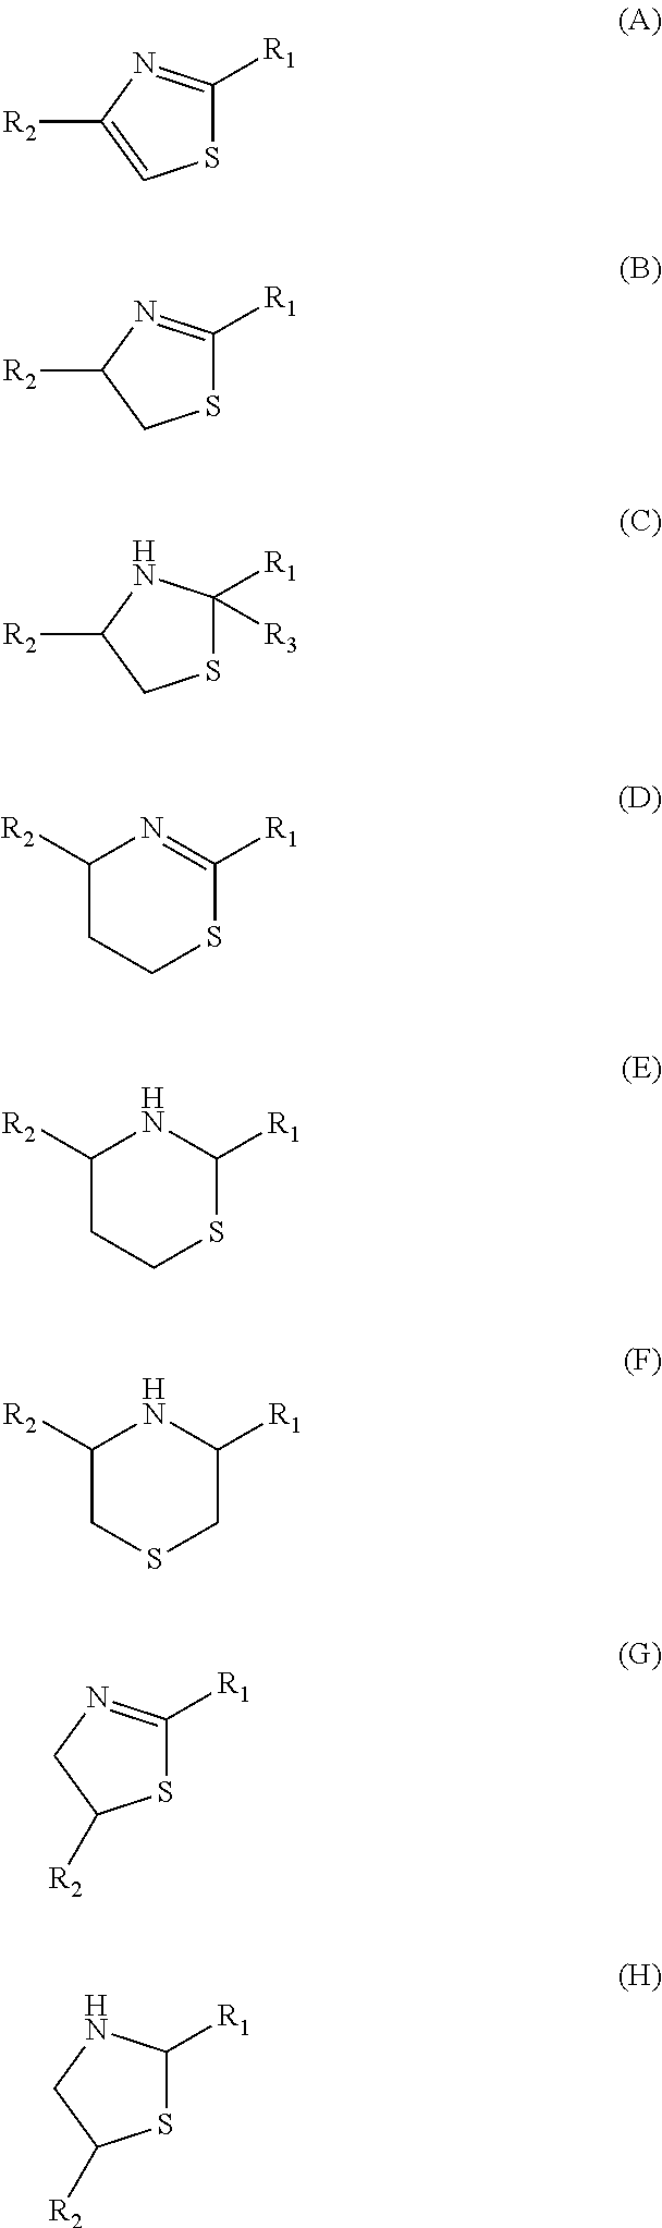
S1C([R1])=NC([R2])=C1.S1C([R1])=NC([R2])C1.S1C([R1])([R3])NC([R2])C1.C1([R2])CCSC([R1])=N1.C1([R2])CCSC([R1])N1.C1([R2])CSCC([R1])N1.S1C([R1])=NCC1[R2].S1C([R1])NCC1[R2]
